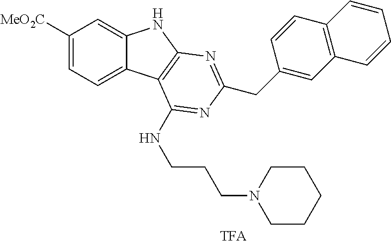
C1([MeO2C])=CC=C2C(=C1)NC1=C2C(NCCCN2CCCCC2)=NC(CC2=CC3=C(C=C2)C=CC=C3)=N1
